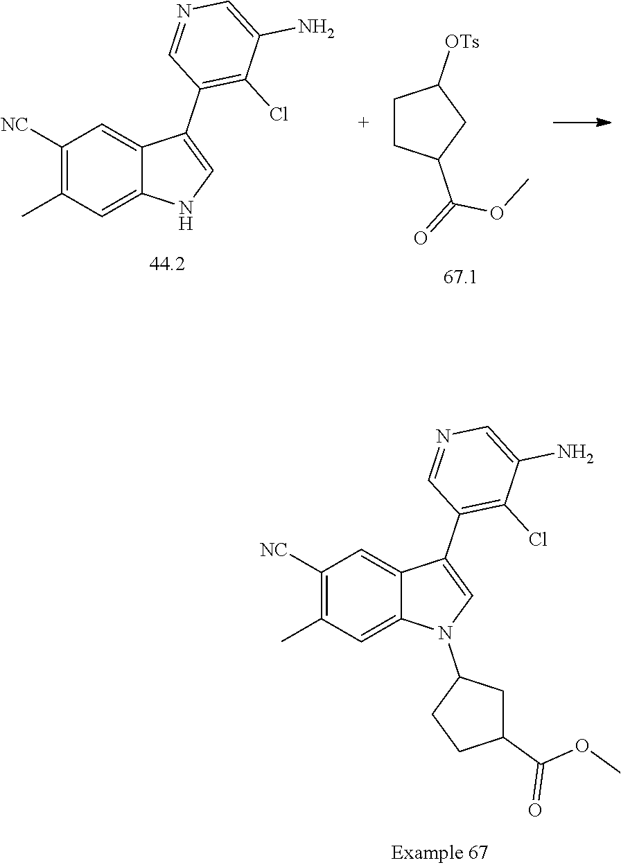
C1([NC])=C(C)C=C2C(=C1)C(C1=C(Cl)C(N)=CN=C1)=CN2C1CC(C(=O)OC)CC1.C1([NC])=C(C)C=C2C(=C1)C(C1=C(Cl)C(N)=CN=C1)=CN2.C1CC(C(OC)=O)CC1[OTs]
